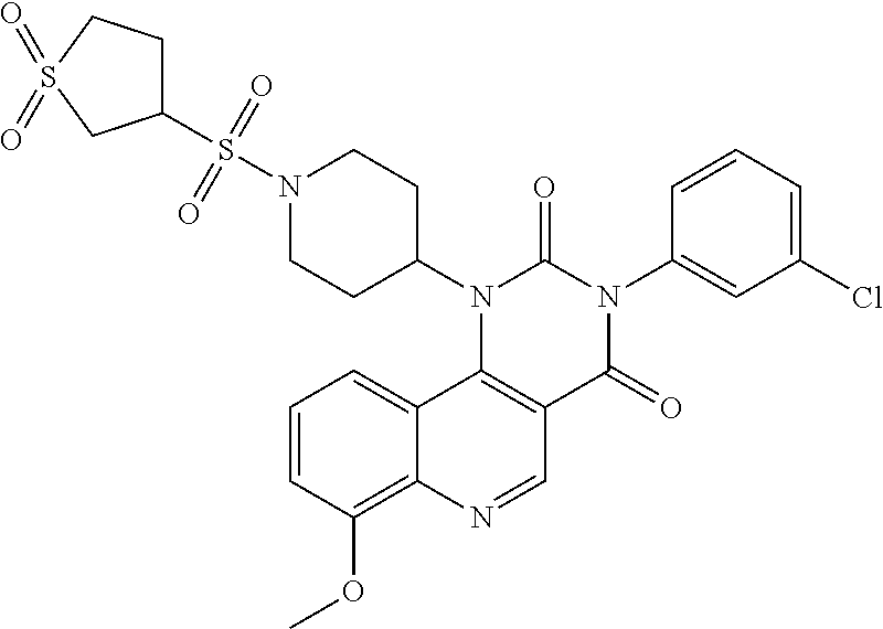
C1=CC(OC)=C2C(=C1)C1=C(C=N2)C(=O)N(C2=CC(Cl)=CC=C2)C(=O)N1C1CCN(S(C2CCS(=O)(=O)C2)(=O)=O)CC1
